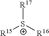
[R17][S+]([R15])[R16]
